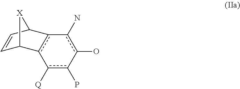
c1([Q])c(P)-c(O)c(N)-c2c-1C1C=CC2[X]1
